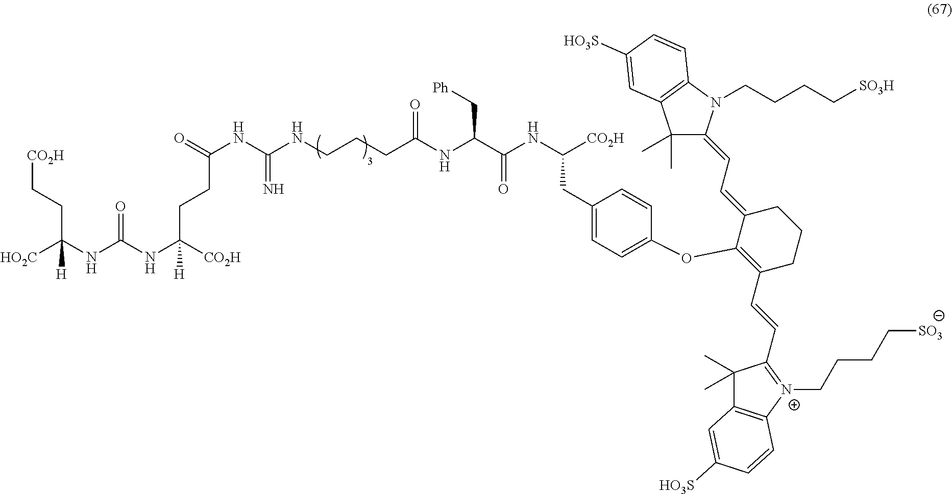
[HO2C]C(NC(NC([CO2H])(CCC(NC(NCCCC(NC(C(NC([CO2H])CC1=CC=C(OC2=C(C=CC3=[N+](CCCC[SO3])C4=C(C3(C)C)C=C([HO3S])C=C4)CCCC2=CC=C2C(C)(C)C3=C(N2CCCC[SO3H])C=CC([HO3S])=C3)C=C1)=O)C[Ph])=O)=N)=O)[H])=O)(CC[CO2H])[H]
